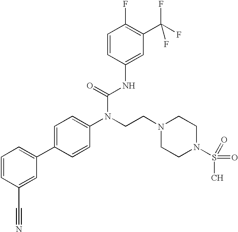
C1=CC(C#N)=CC(C2=CC=C(N(CCN3CCN(S(=O)(=O)C)CC3)C(=O)NC3=CC(C(F)(F)F)=C(F)C=C3)C=C2)=C1
